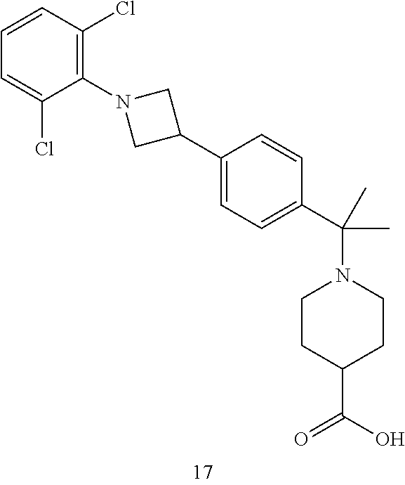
C1(C2CN(C3=C(Cl)C=CC=C3Cl)C2)=CC=C(C(N2CCC(C(O)=O)CC2)(C)C)C=C1
